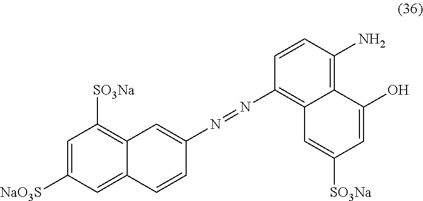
C12=C([SO3Na])C=C([NaO3S])C=C1C=CC(N=NC1=C3C(=C(N)C=C1)C(O)=CC([SO3Na])=C3)=C2
